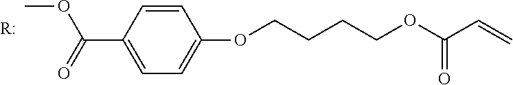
C1=C(C(OC)=O)C=CC(OCCCCOC(=O)C=C)=C1.[R:]
